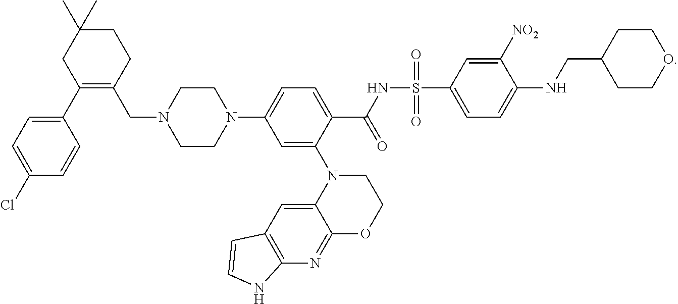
C1=C(Cl)C=CC(C2=C(CN3CCN(C4=CC=C(C(NS(C5=CC=C(NCC6CCOCC6)C([NO2])=C5)(=O)=O)=O)C(N5C6=CC7=C(N=C6OCC5)NC=C7)=C4)CC3)CCC(C)(C)C2)=C1
